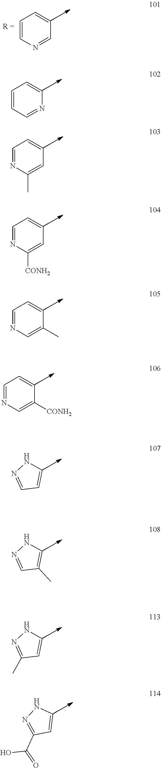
C1=CC=NC=C1.C1=NC(C)=CC=C1.C1=NC([CONH2])=CC=C1.C1=NC=C([CONH2])C=C1.N1=CC=CN1.N1=CC(C)=CN1.N1=C(C)C=CN1.C1=CN=CC=C1.N1=C(C(=O)O)C=CN1.C1=NC=C(C)C=C1
